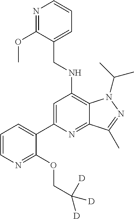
N1=C(OC)C(CNC2=C3C(=NC(C4=CC=CN=C4OCC([D])([D])[D])=C2)C(C)=NN3C(C)C)=CC=C1
